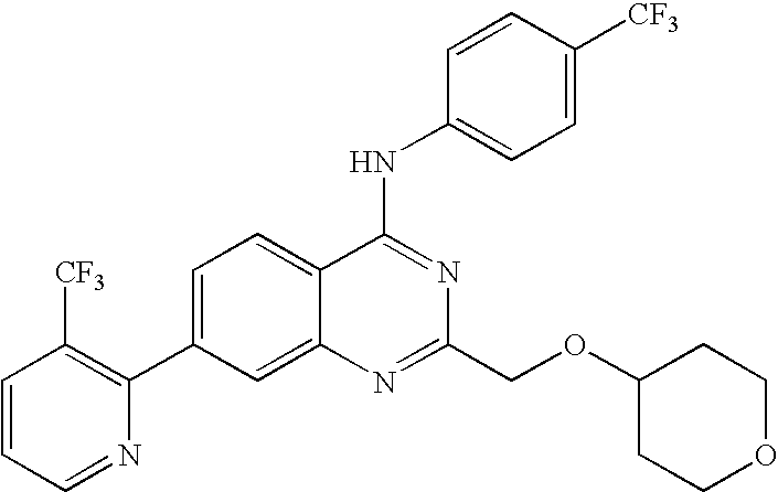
C1=CC=NC(C2=CC=C3C(=C2)N=C(COC2CCOCC2)N=C3NC2=CC=C([CF3])C=C2)=C1[CF3]
